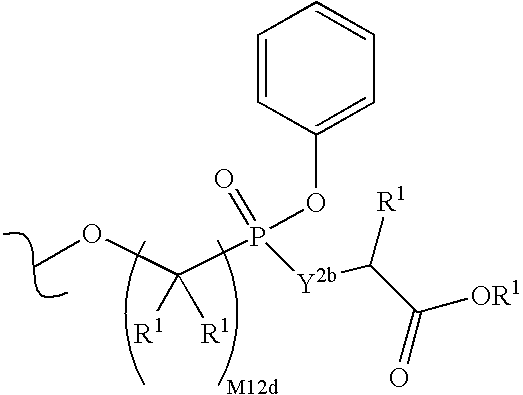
C([R1])([R1])(P(=O)(OC1=CC=CC=C1)[Y2b]C(C([OR1])=O)[R1])OC
